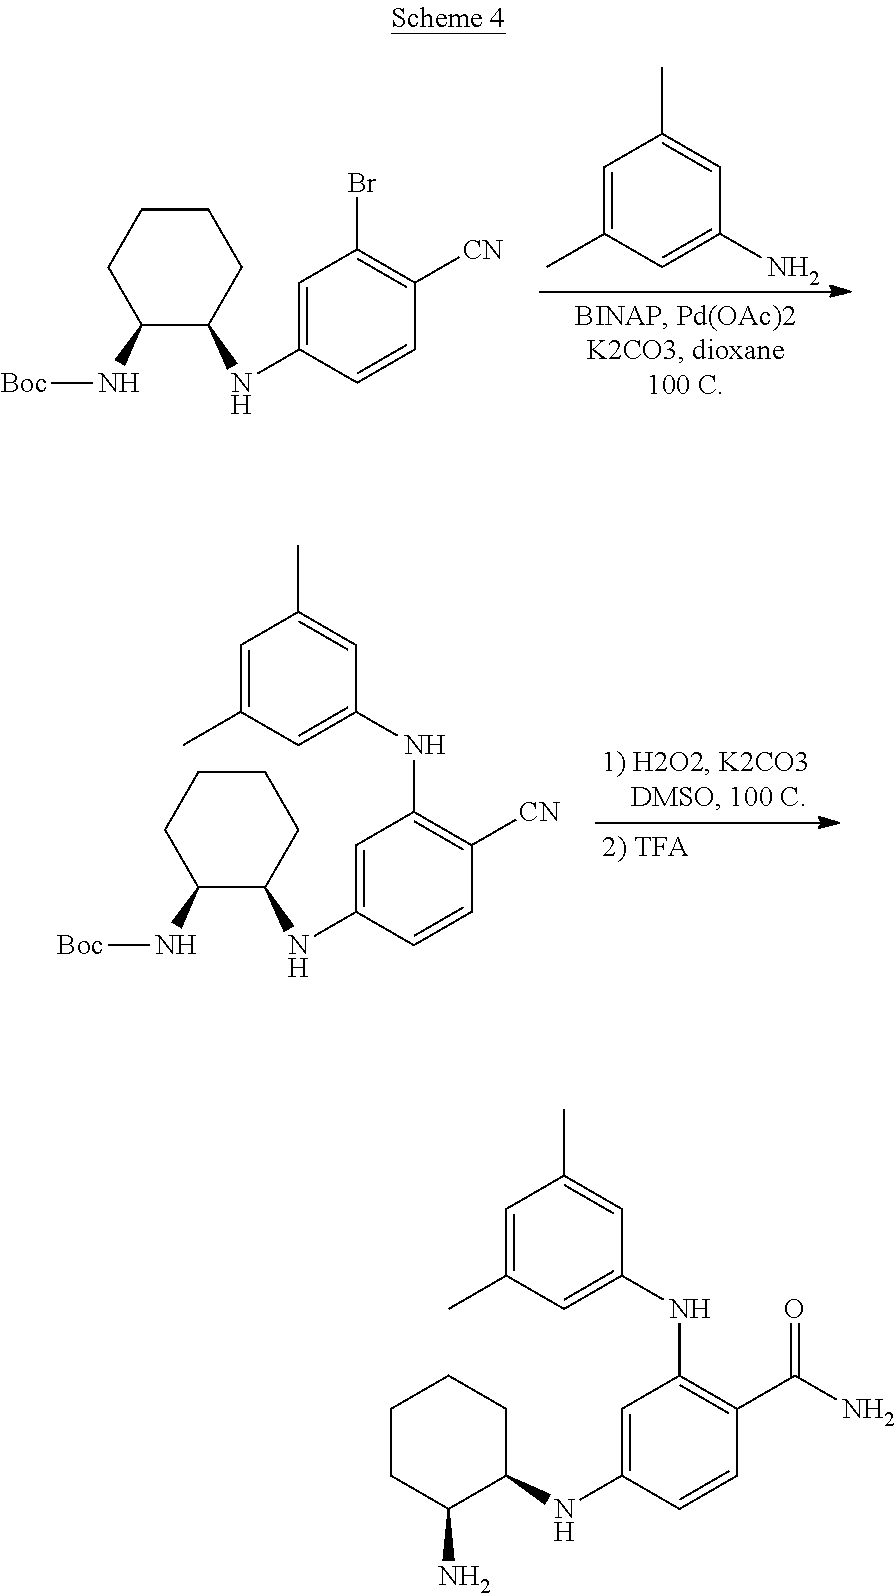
C1=C(C)C=C(N)C=C1C.C1C(N[Boc])C(NC2=CC(Br)=C([CN])C=C2)CCC1.C1C(N[Boc])C(NC2=CC(NC3=CC(C)=CC(C)=C3)=C([CN])C=C2)CCC1.C1(NC2C(N)CCCC2)=CC(NC2=CC(C)=CC(C)=C2)=C(C(N)=O)C=C1
